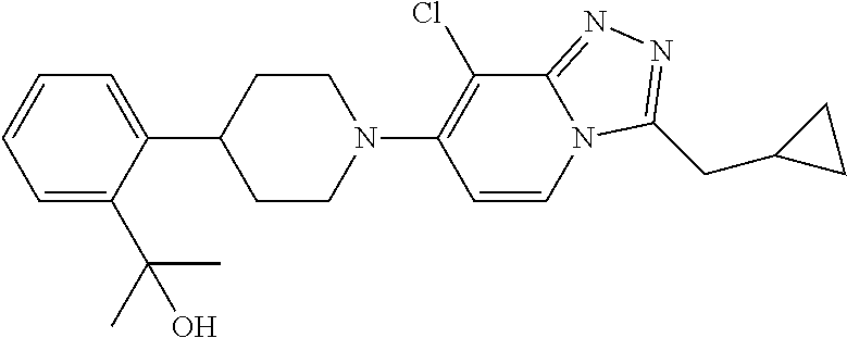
C1=C(C(C)(C)O)C(C2CCN(C3=C(Cl)C4=NN=C(CC5CC5)N4C=C3)CC2)=CC=C1
